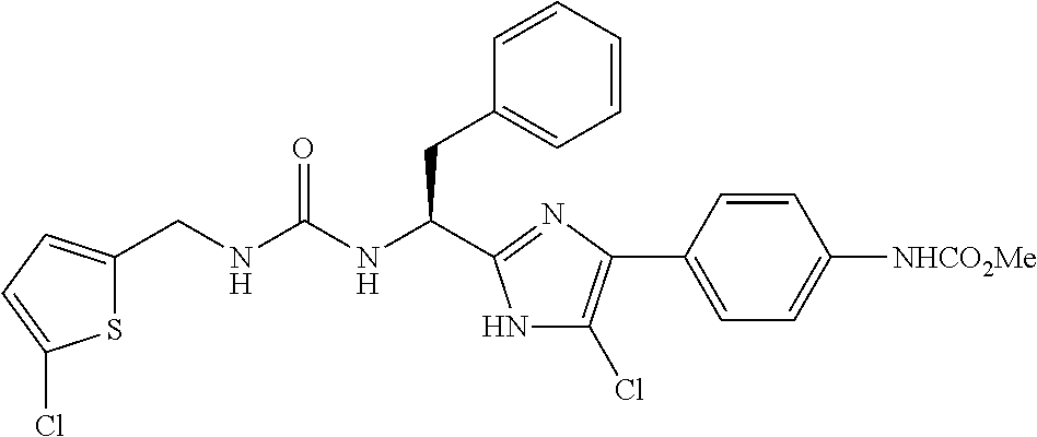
C(NC(NC(CC1=CC=CC=C1)C1=NC(C2=CC=C([NHCO2Me])C=C2)=C(Cl)N1)=O)C1=CC=C(Cl)S1
